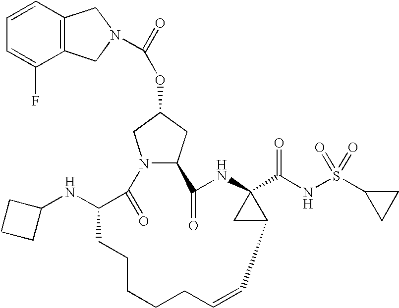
C12=C(C=CC=C1F)CN(C(=O)OC1CN3C(C1)C(=O)NC1(C(NS(C4CC4)(=O)=O)=O)CC1C=CCCCCCC(NC1CCC1)C3=O)C2
